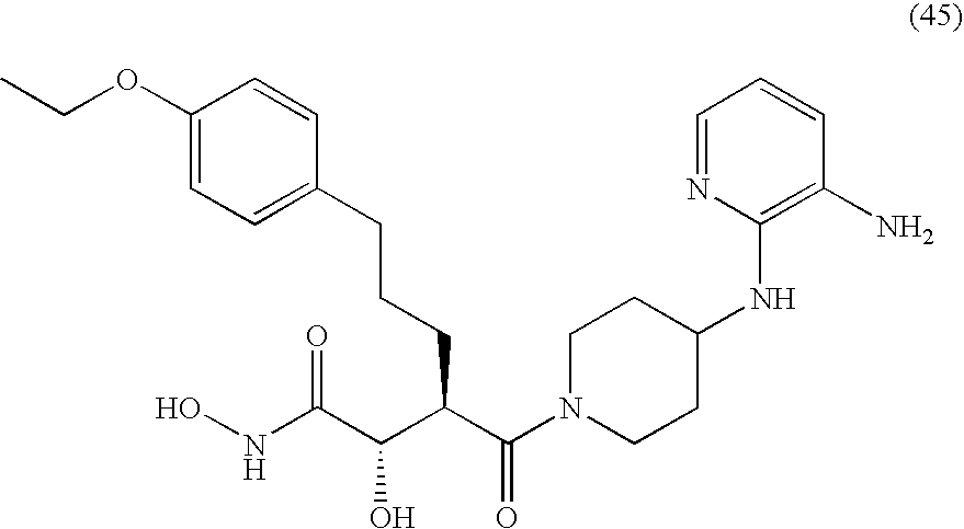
ONC(C(C(C(N1CCC(NC2=C(N)C=CC=N2)CC1)=O)CCCC1=CC=C(OCC)C=C1)O)=O
